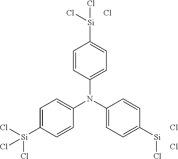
C1(N(C2=CC=C([Si]Cl)C=C2)C2=CC=C([Si](Cl)(Cl)Cl)C=C2)=CC=C([Si](Cl)Cl)C=C1.Cl.Cl.Cl
